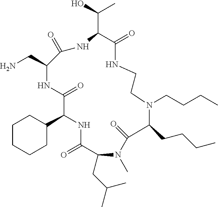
C1CCCC(C2NC(=O)C(CC(C)C)N(C)C(=O)C(CCCC)N(CCCC)CCNC(=O)C(C(O)C)NC(=O)C(CN)NC2=O)C1
